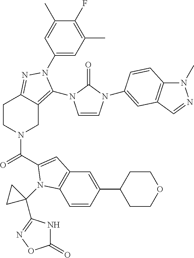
C1(N2C(N3C=CN(C4=CC5=C(N(C)N=C5)C=C4)C3=O)=C3CN(C(=O)C4=CC5=C(C=CC(C6CCOCC6)=C5)N4C4(C5=NOC(=O)N5)CC4)CCC3=N2)=CC(C)=C(F)C(C)=C1
